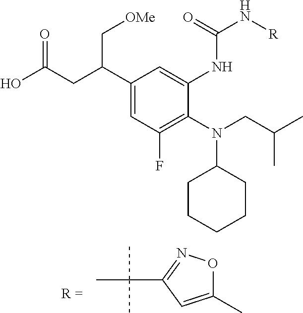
C1(C(CC(O)=O)C[OMe])=CC(F)=C(N(CC(C)C)C2CCCCC2)C(NC(N[R])=O)=C1.C1(C(C)(C)C)=NOC(C)=C1
